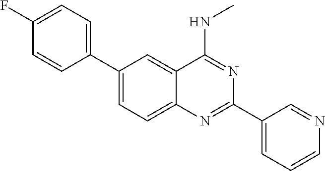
C1(C2=CC=C(F)C=C2)=CC=C2C(=C1)C(NC)=NC(C1=CC=CN=C1)=N2
